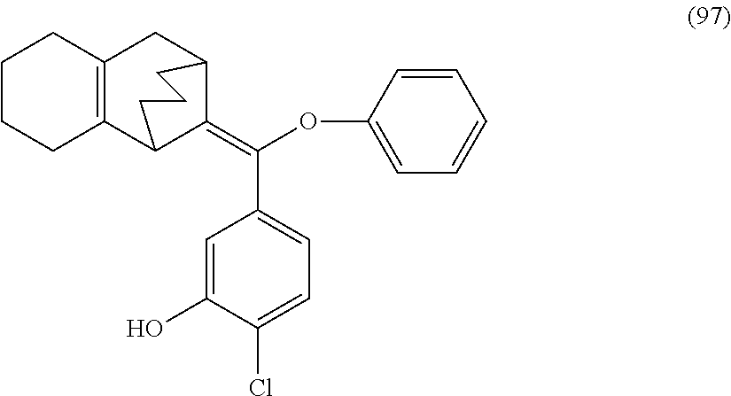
C12=C(CC3C(=C(OC4=CC=CC=C4)C4=CC=C(Cl)C(O)=C4)C1CCC3)CCCC2
